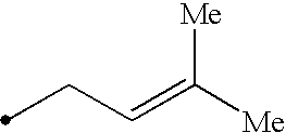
C(C=C([Me])[Me])C
